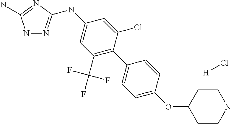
N1N=C(NC2=CC(C(F)(F)F)=C(C3=CC=C(OC4CCNCC4)C=C3)C(Cl)=C2)N=C1N.[H]Cl
